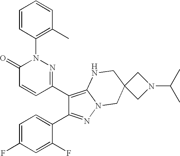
C1(C2=C3N(N=C2C2=CC=C(F)C=C2F)CC2(CN3)CN(C(C)C)C2)=NN(C2=C(C)C=CC=C2)C(=O)C=C1
